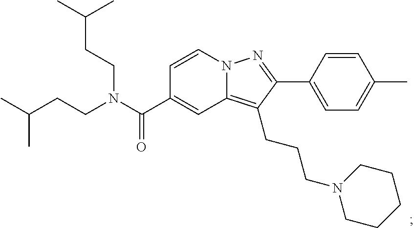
N12C(=C(CCCN3CCCCC3)C(C3=CC=C(C)C=C3)=N1)C=C(C(N(CCC(C)C)CCC(C)C)=O)C=C2
